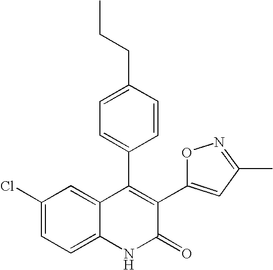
C1(Cl)=CC=C2C(=C1)C(C1=CC=C(CCC)C=C1)=C(C1=CC(C)=NO1)C(=O)N2
